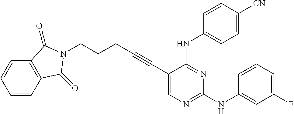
C1=CC2=C(C=C1)C(=O)N(CCCC#CC1=CN=C(NC3=CC(F)=CC=C3)N=C1NC1=CC=C([CN])C=C1)C2=O
